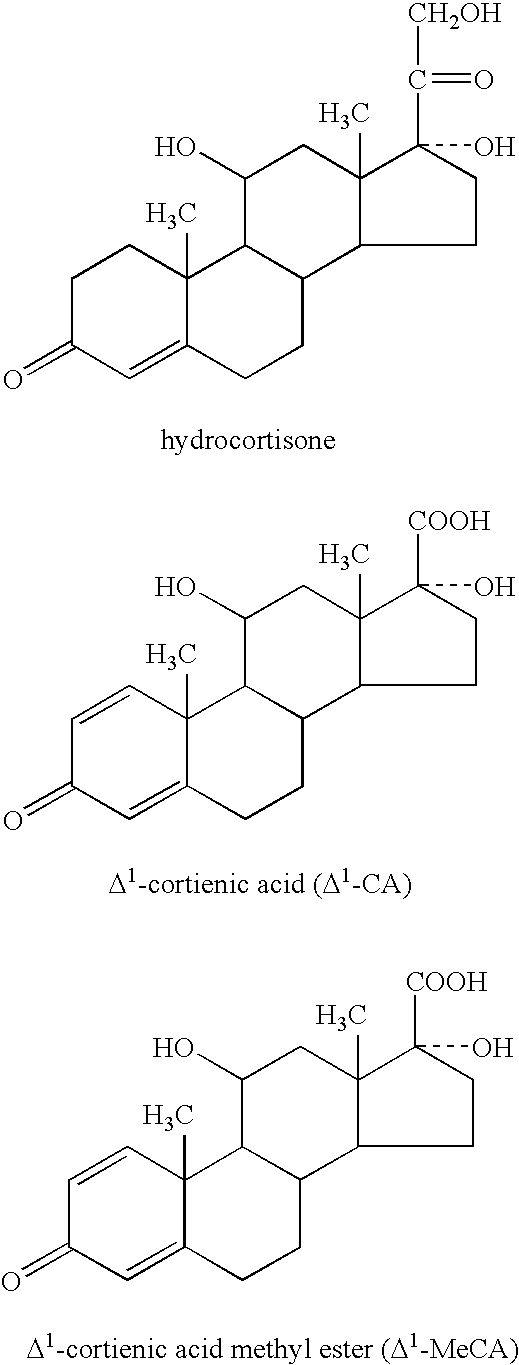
C12(C)C(=CC(=O)CC1)CCC1C2C(O)CC2(C)C1CCC2(C([CH2OH])=O)O.C12(C)C(=CC(=O)C=C1)CCC1C2C(O)CC2(C)C1CCC2([COOH])O.C12(C)C(=CC(=O)C=C1)CCC1C2C(O)CC2(C)C1CCC2([COOH])O
